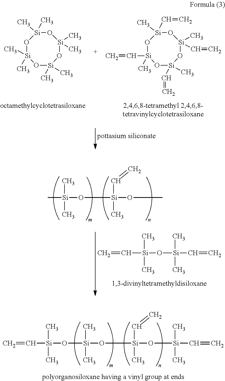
C[Si](O[Si](OC)(C=C)C)(C)C.C=C[Si](O[Si](C=C)(C)C)(C)C.O([Si](O[Si](O[Si](C=C)(C)C)(C=C)C)(C)C)[Si](C=C)(C)C.O1[Si](C)(C)O[Si](C)(C)O[Si](C)(C)O[Si]1(C)C.O1[Si](C=C)(C)O[Si](C)(C=C)O[Si](C=C)(C)O[Si]1(C=C)C
